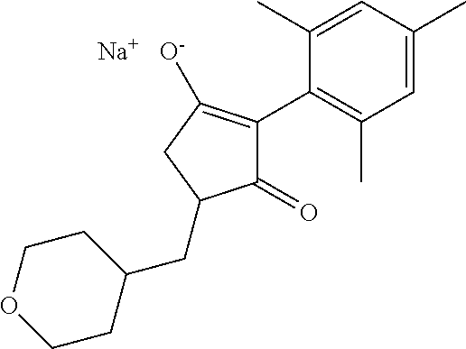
C1=C(C)C(C2=C([O-])CC(CC3CCOCC3)C2=O)=C(C)C=C1C.[Na]
